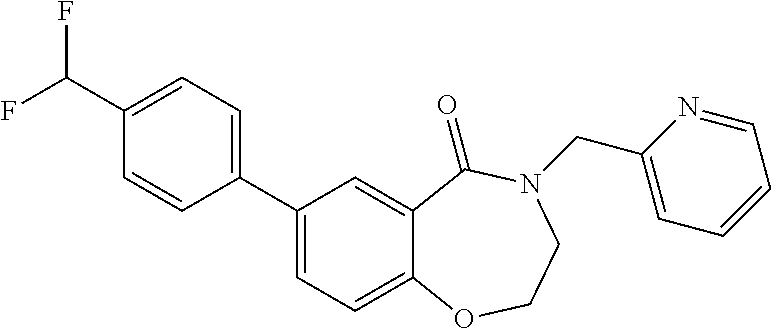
C1=C(C(F)F)C=CC(C2=CC=C3C(=C2)C(=O)N(CC2=CC=CC=N2)CCO3)=C1
